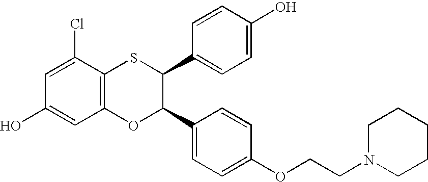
C1=C(Cl)C2=C(C=C1O)OC(C1=CC=C(OCCN3CCCCC3)C=C1)C(C1=CC=C(O)C=C1)S2
